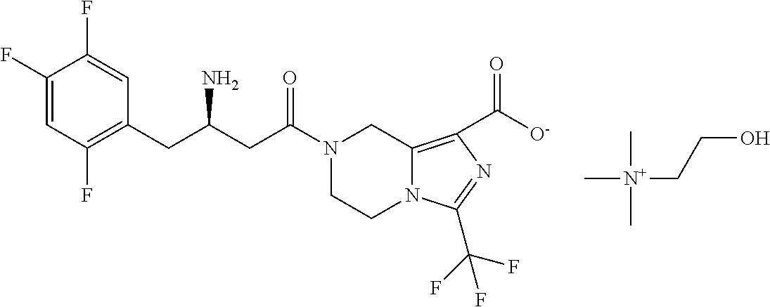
C1(F)=CC(F)=C(CC(CC(N2CCN3C(=C(C([O-])=O)N=C3C(F)(F)F)C2)=O)N)C=C1F.C[N+](C)(CCO)C
